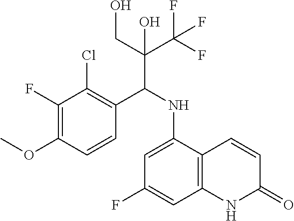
C1=CC(OC)=C(F)C(Cl)=C1C(NC1=CC(F)=CC2=C1C=CC(=O)N2)C(CO)(C(F)(F)F)O
